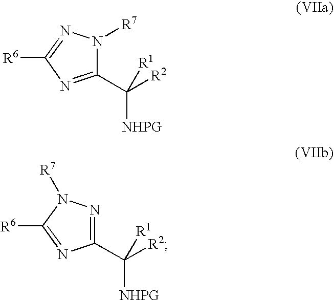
C1(C([R2])([NHPG])[R1])=NC([R6])=NN1[R7].C1(C([R2])([NHPG])[R1])=NN([R7])C([R6])=N1
